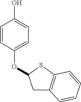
C1=CC(OC2CC3=C(S2)C=CC=C3)=CC=C1O
